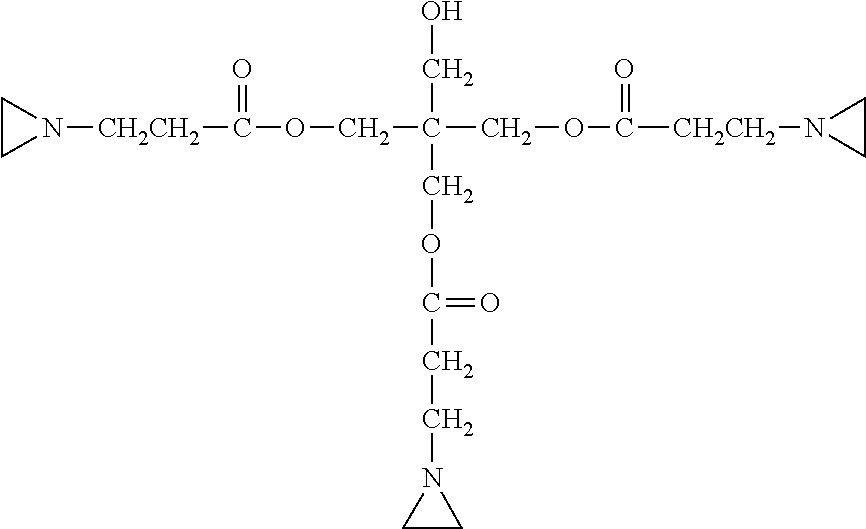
N1([CH2CH2]C(=O)OCC(CO)(COC(=O)CCN2CC2)COC(=O)[CH2CH2]N2CC2)CC1
